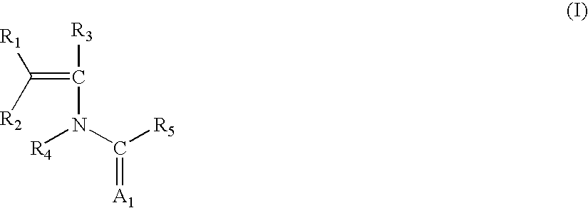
C(=C([R3])N(C([R5])=[A1])[R4])([R2])[R1]
